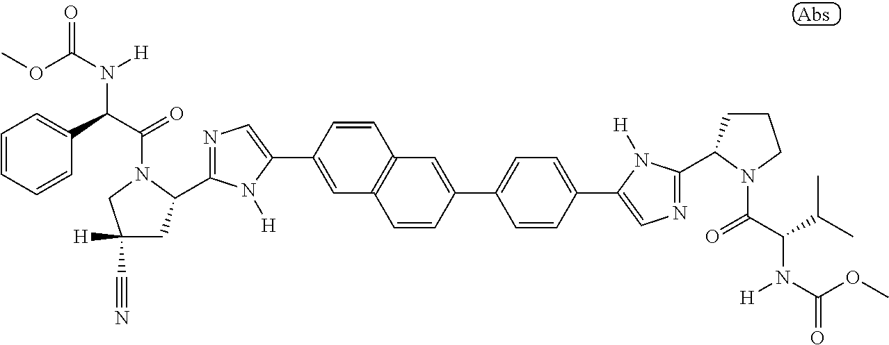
C1(C2=CN=C(C3CC([H])(C#N)CN3C(=O)C(N([H])C(=O)OC)C3=CC=CC=C3)N2[H])=CC2=C(C=C1)C=C(C1=CC=C(C3=CN=C(C4CCCN4C(=O)C(N([H])C(=O)OC)C(C)C)N3[H])C=C1)C=C2
